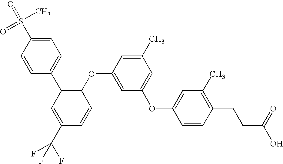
C1(C2=CC=C(S(=O)(=O)C)C=C2)=C(OC2=CC(OC3=CC(C)=C(CCC(O)=O)C=C3)=CC(C)=C2)C=CC(C(F)(F)F)=C1
